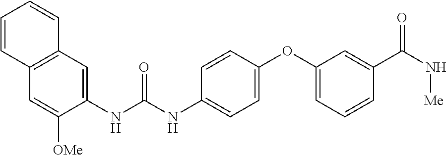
C1(NC(NC2=CC=C(OC3=CC=CC(C(N[Me])=O)=C3)C=C2)=O)=CC2=C(C=C1[OMe])C=CC=C2
